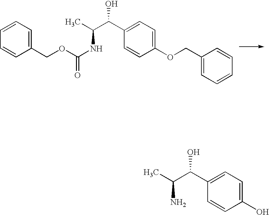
C1=CC=C(COC(NC(C(C2=CC=C(OCC3=CC=CC=C3)C=C2)O)C)=O)C=C1.NC(C(C1=CC=C(O)C=C1)O)C
